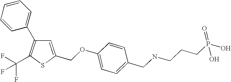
C1(CNCCCP(O)(O)=O)=CC=C(OCC2=CC(C3=CC=CC=C3)=C(C(F)(F)F)S2)C=C1
